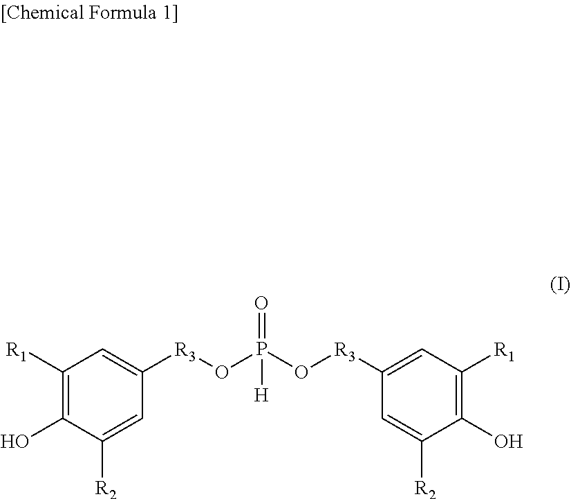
C1([R1])=C(O)C([R2])=CC([R3]OP(O[R3]C2=CC([R1])=C(O)C([R2])=C2)(=O)[H])=C1
